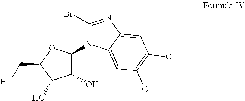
C1(O)C(N2C(Br)=NC3=CC(Cl)=C(Cl)C=C23)OC(CO)C1O
